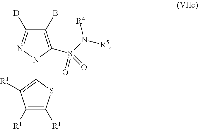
C1([R1])=C([R1])SC(N2C(S(N([R5])[R4])(=O)=O)=C(B)C([D])=N2)=C1[R1]
